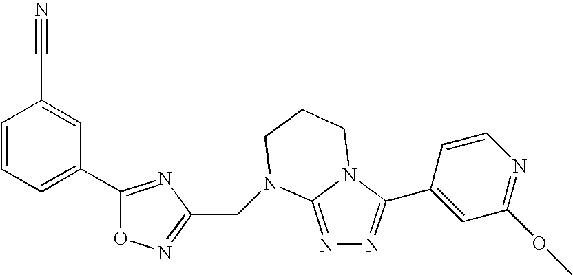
C1=CC=C(C2=NC(CN3C4=NN=C(C5=CC(OC)=NC=C5)N4CCC3)=NO2)C=C1C#N
